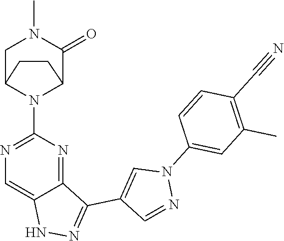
N1C2=CN=C(N3C4C(=O)N(C)CC3CC4)N=C2C(C2=CN(C3=CC(C)=C(C#N)C=C3)N=C2)=N1
